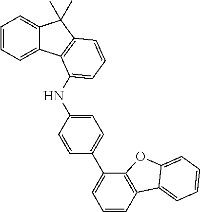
C1=CC=C2C(=C1)C(C)(C)C1=C2C(NC2=CC=C(C3=CC=CC4=C3OC3=CC=CC=C43)C=C2)=CC=C1
